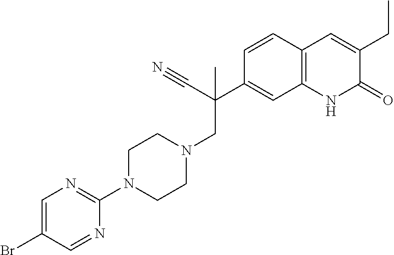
C(C1=CC2=C(C=C1)C=C(CC)C(=O)N2)(C#N)(CN1CCN(C2=NC=C(Br)C=N2)CC1)C
